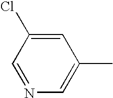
C1=C(Cl)C=NC=C1C
